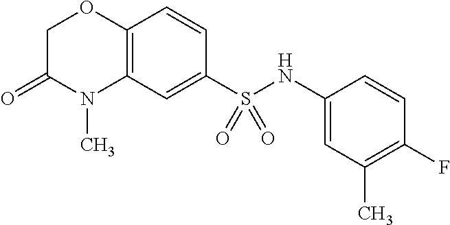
C1C(=O)N(C)C2=C(O1)C=CC(S(NC1=CC(C)=C(F)C=C1)(=O)=O)=C2
